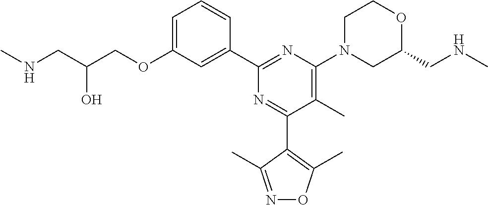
C1=C(OCC(CNC)O)C=C(C2=NC(N3CC(CNC)OCC3)=C(C)C(C3=C(C)ON=C3C)=N2)C=C1
